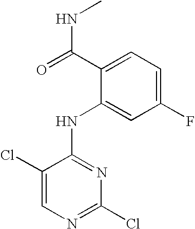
C1(Cl)=CN=C(Cl)N=C1NC1=CC(F)=CC=C1C(NC)=O
